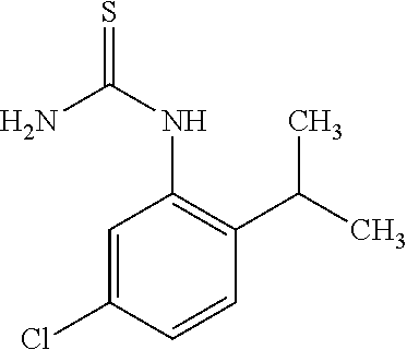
NC(=S)NC1=C(C(C)C)C=CC(Cl)=C1
